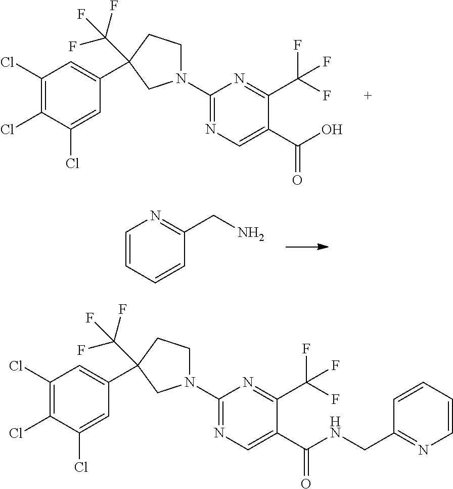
N1(C2=NC=C(C(O)=O)C(C(F)(F)F)=N2)CCC(C2=CC(Cl)=C(Cl)C(Cl)=C2)(C(F)(F)F)C1.C1=CC=CC(CN)=N1.N1(C2=NC=C(C(NCC3=NC=CC=C3)=O)C(C(F)(F)F)=N2)CCC(C2=CC(Cl)=C(Cl)C(Cl)=C2)(C(F)(F)F)C1
